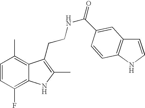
C1=CC(F)=C2C(=C1C)C(CCNC(=O)C1=CC3=C(NC=C3)C=C1)=C(C)N2
